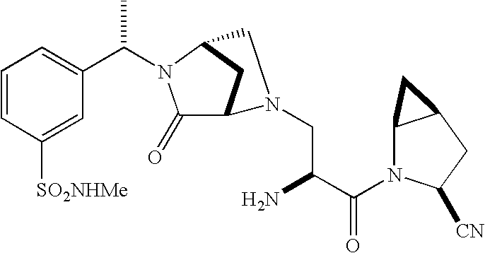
C1=CC([SO2NHMe])=CC(C(N2C(=O)C3CC2CN3CC(C(N2C3C(CC2[CN])C3)=O)N)C)=C1
